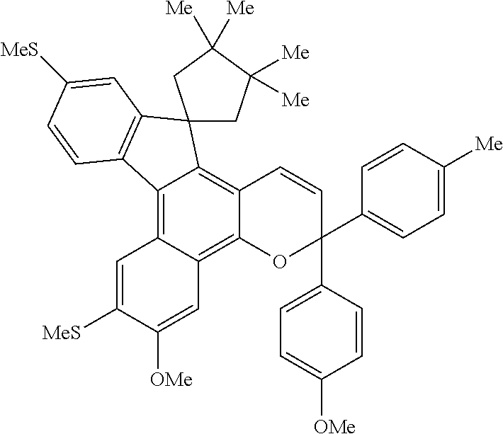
C12=C3C(=C4C(=C1C1(C5=C2C=CC([MeS])=C5)CC([Me])([Me])C([Me])([Me])C1)C=CC(C1=CC=C([OMe])C=C1)(C1=CC=C([Me])C=C1)O4)C=C([OMe])C([MeS])=C3
